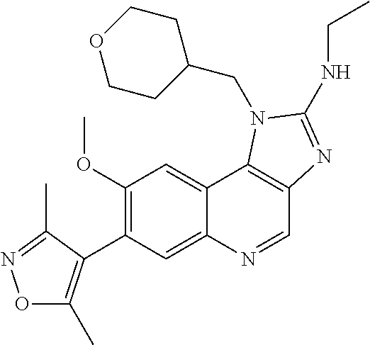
C1(OC)=C(C2=C(C)ON=C2C)C=C2C(=C1)C1=C(C=N2)N=C(NCC)N1CC1CCOCC1
